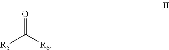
O=C([R6])[R5]
